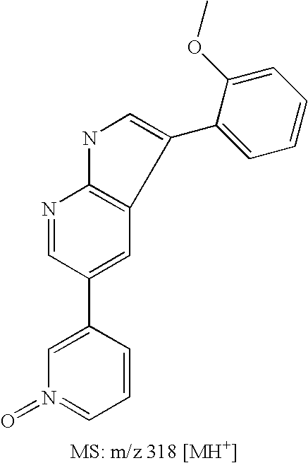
C1=C(C2=CC3=C(N=C2)NC=C3C2=CC=CC=C2OC)C=CC=N1=O
